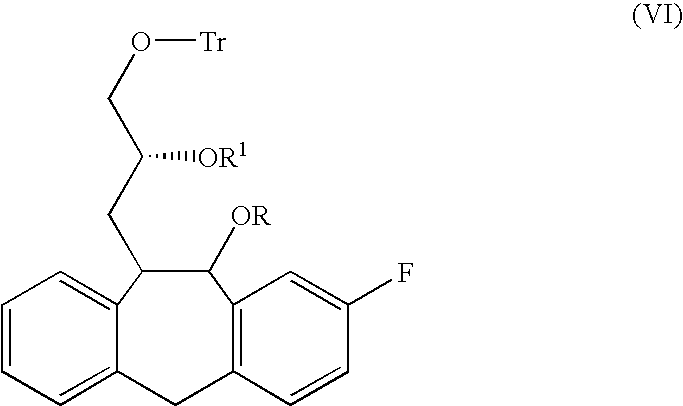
C1(CC(CO[Tr])[OR1])C([OR])C2=C(CC3=CC=CC=C13)C=CC(F)=C2
